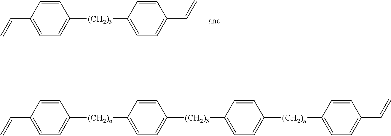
C(C1=CC=C([(CH2)3]C2=CC=C(C=C)C=C2)C=C1)=C.C(C1=CC=C([(CH2)n]C2=CC=C([(CH2)3]C3=CC=C([(CH2)n]C4=CC=C(C=C)C=C4)C=C3)C=C2)C=C1)=C
